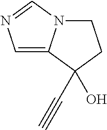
C1=C2N(C=N1)CCC2(C#C)O
